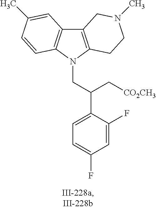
C12=C(N(CC(C3=CC=C(F)C=C3F)C[CO2CH3])C3=C1C=C(C)C=C3)CCN(C)C2
